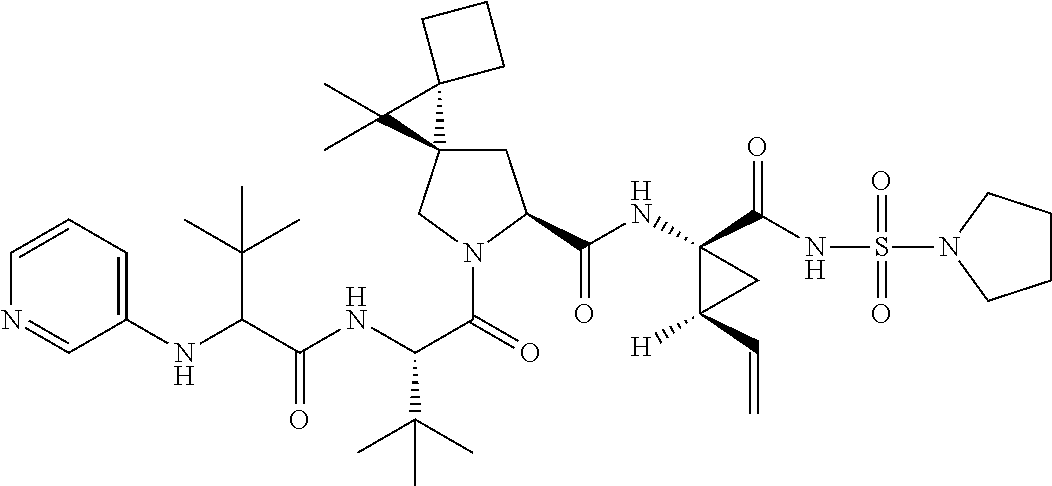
C(C(NC(C(=O)N1CC2(CC1C(NC1(C(NS(=O)(=O)N3CCCC3)=O)C([H])(C=C)C1)=O)C1(C2(C)C)CCC1)C(C)(C)C)=O)(C(C)(C)C)NC1=CC=CN=C1
